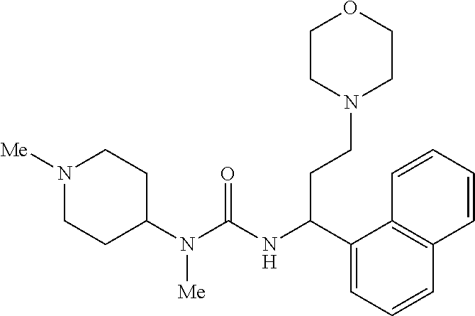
N1([Me])CCC(N(C(NC(C2=CC=CC3=C2C=CC=C3)CCN2CCOCC2)=O)[Me])CC1
